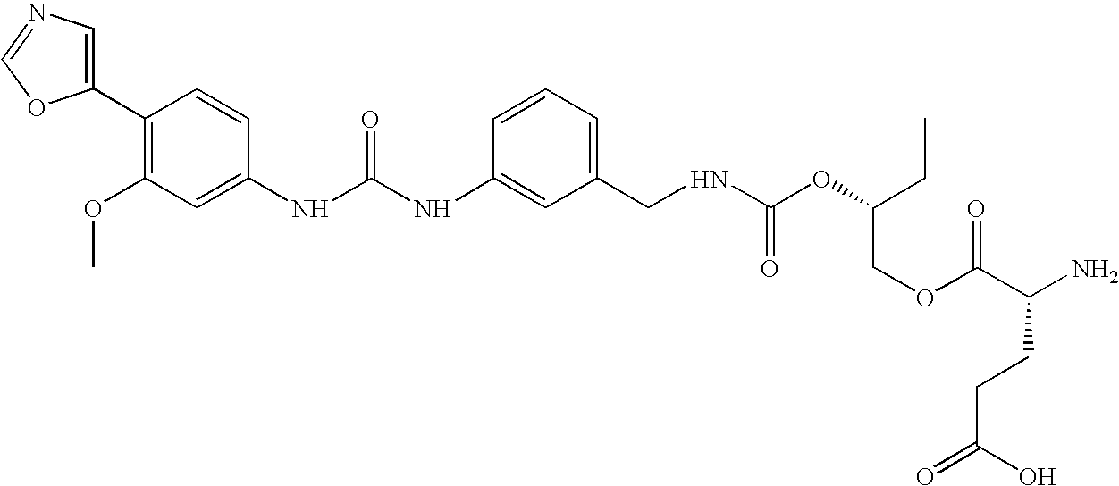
C1(C2=C(OC)C=C(NC(NC3=CC(CNC(OC(CC)COC(C(N)CCC(O)=O)=O)=O)=CC=C3)=O)C=C2)=CN=CO1
